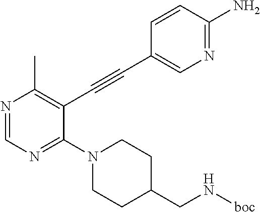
N1=CN=C(N2CCC(CN[boc])CC2)C(C#CC2=CN=C(N)C=C2)=C1C
